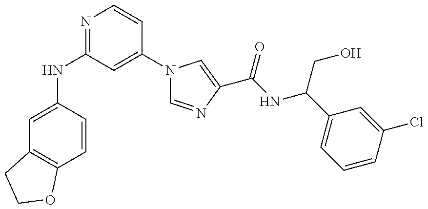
N(C1=NC=CC(N2C=NC(C(NC(C3=CC=CC(Cl)=C3)CO)=O)=C2)=C1)C1=CC2=C(C=C1)OCC2
